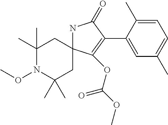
N1C2(C(OC(OC)=O)=C(C3=CC(C)=CC=C3C)C1=O)CC(C)(C)N(OC)C(C)(C)C2
